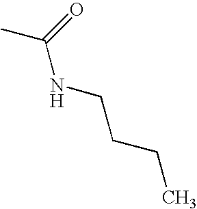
CC(=O)NCCCC
